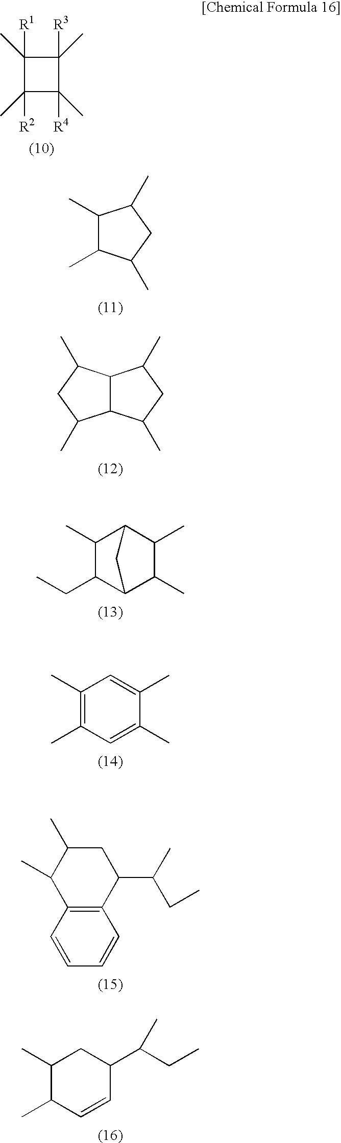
C1([R1])(C)C(C)([R2])C(C)([R4])C1(C)[R3].C1(C)C(C)C(C)CC1C.C12C(C(C)CC1C)C(C)CC2C.C1(C)C(CC)C2C(C)C(C)C1C2.C1(C)=C(C)C=C(C)C(C)=C1.C12=C(C=CC=C1)C(C)C(C)CC2C(C)CC.C1(C)C(C)C=CC(C(CC)C)C1
